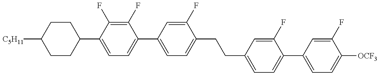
C1CC(C2=CC=C(C3=CC=C(CCC4=CC=C(C5=CC=C([OCF3])C(F)=C5)C(F)=C4)C(F)=C3)C(F)=C2F)CCC1[C5H11]
